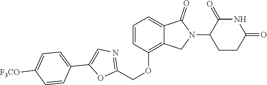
C1=CC(OCC2=NC=C(C3=CC=C([F3CO])C=C3)O2)=C2C(=C1)C(=O)N(C1CCC(=O)NC1=O)C2
